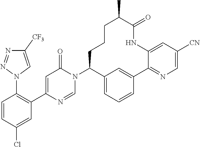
C1=NC(C2=C(N3C=C([CF3])N=N3)C=CC(Cl)=C2)=CC(=O)N1C1C2=CC=CC(=C2)C2=NC=C([CN])C=C2NC(=O)C(C)CCC1
